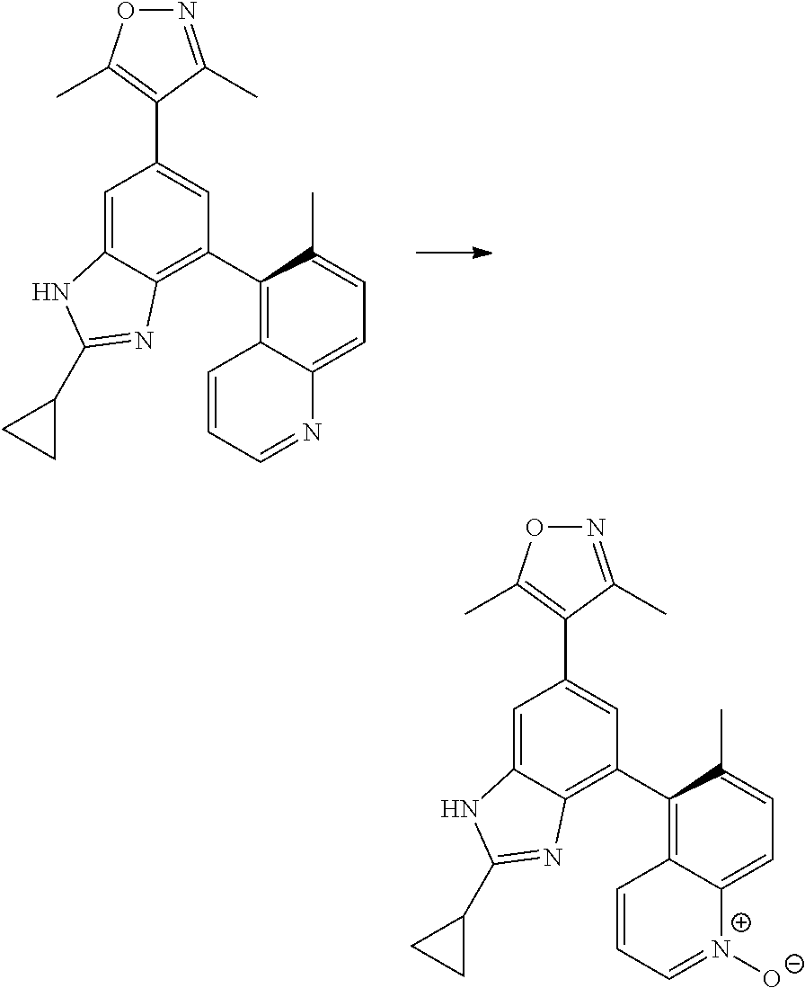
O1N=C(C)C(C2=CC(C3=C4C(=CC=C3C)N=CC=C4)=C3C(=C2)NC(C2CC2)=N3)=C1C.O1N=C(C)C(C2=CC(C3=C4C(=CC=C3C)[N+]([O-])=CC=C4)=C3C(=C2)NC(C2CC2)=N3)=C1C
